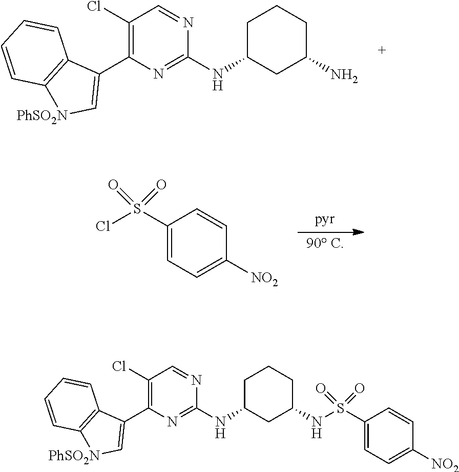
C1(Cl)=C(C2=C[PhSO2N]C3=C2C=CC=C3)N=C(NC2CCCC(N)C2)N=C1.C1(S(Cl)(=O)=O)=CC=C([NO2])C=C1.C1(Cl)=C(C2=C[PhSO2N]C3=C2C=CC=C3)N=C(NC2CCCC(NS(C3=CC=C([NO2])C=C3)(=O)=O)C2)N=C1
